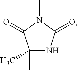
C1(C)(C)NC(=O)N(C)C1=O
